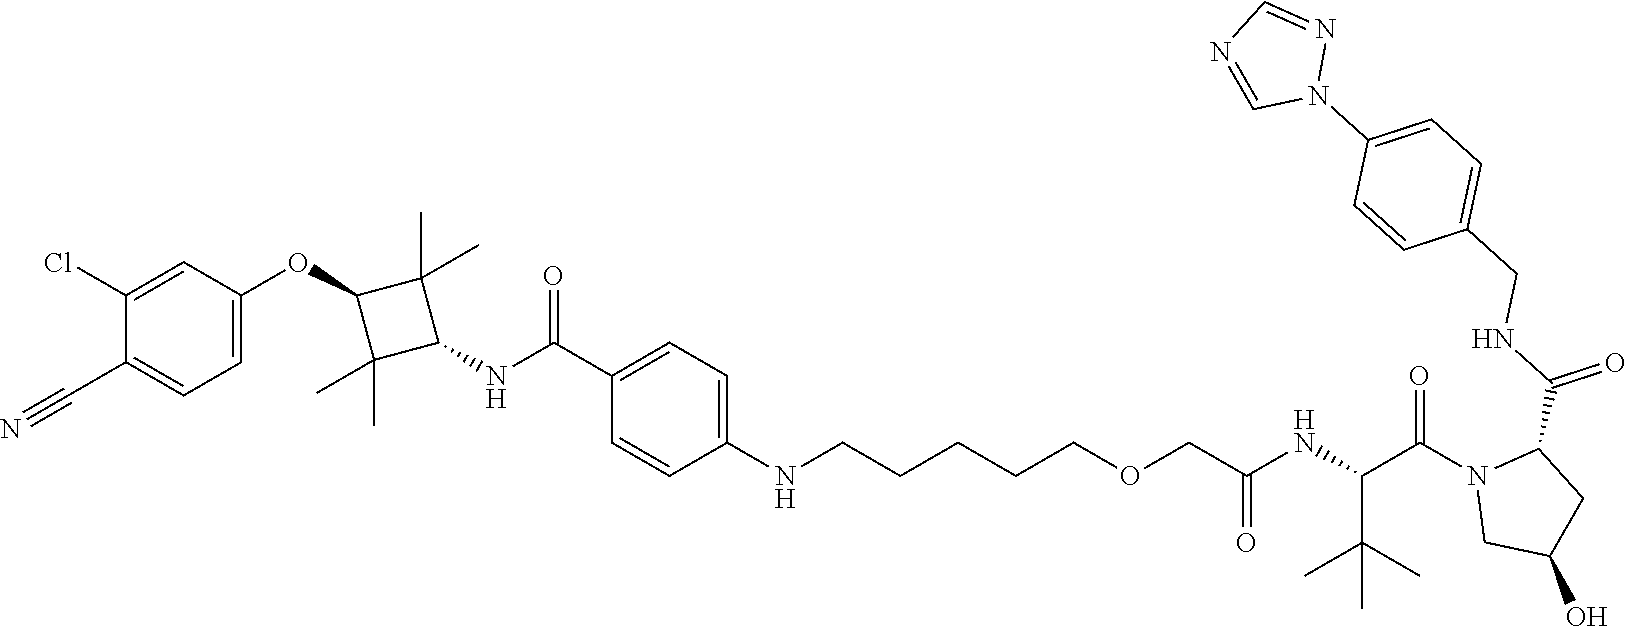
C1(C(=O)NC2C(C)(C)C(OC3=CC=C(C#N)C(Cl)=C3)C2(C)C)=CC=C(NCCCCCOCC(NC(C(N2CC(O)CC2C(NCC2=CC=C(N3N=CN=C3)C=C2)=O)=O)C(C)(C)C)=O)C=C1
